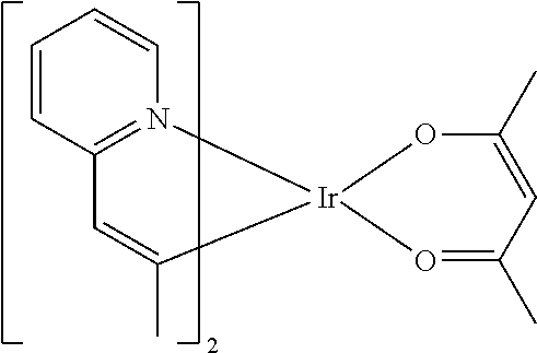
[Ir]12(O=C(C)C=C(C)O1)N1=C(C=CC=C1)C=C2C
